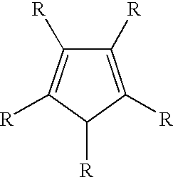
C1([R])C([R])=C([R])C([R])=C1[R]
